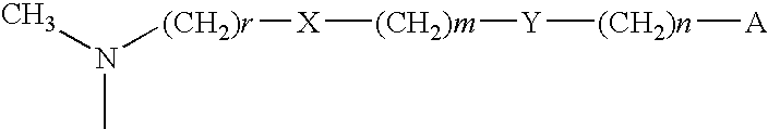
N(C)(C)[(CH2)r][X][(CH2)m][Y][(CH2)n][A]
